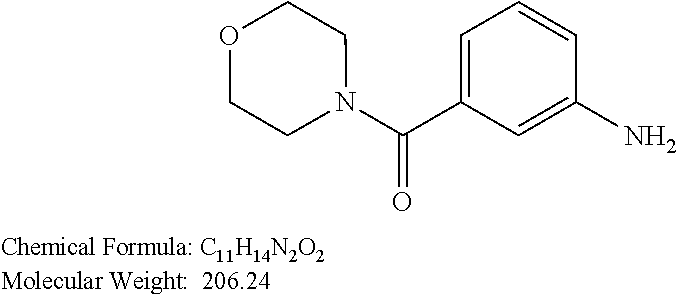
N1(C(C2=CC=CC(N)=C2)=O)CCOCC1
